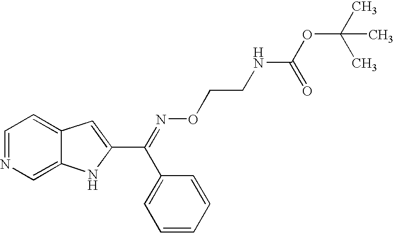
C1=NC=C2C(=C1)C=C(C(=NOCCNC(OC(C)(C)C)=O)C1=CC=CC=C1)N2
